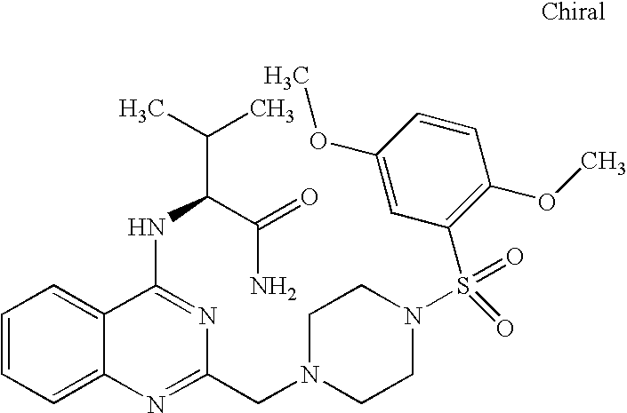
C1=CC=C2C(=C1)C(NC(C(C)C)C(=O)N)=NC(CN1CCN(S(=O)(C3=C(OC)C=CC(OC)=C3)=O)CC1)=N2
